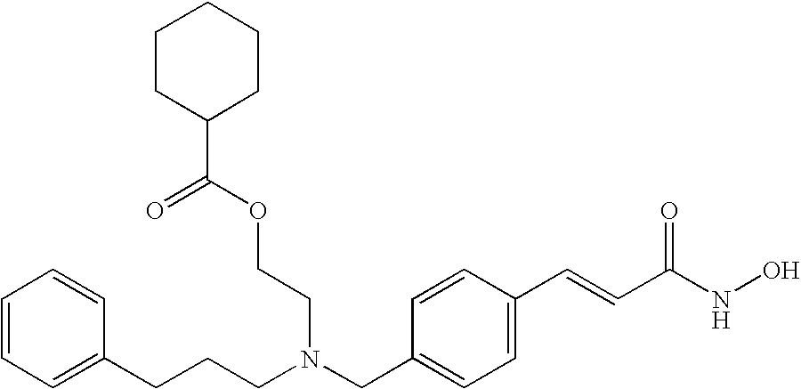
C(CCN(CC1=CC=C(C=CC(NO)=O)C=C1)CCOC(C1CCCCC1)=O)C1=CC=CC=C1
